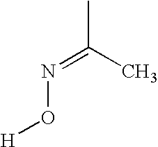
CC(C)=NO[H]
